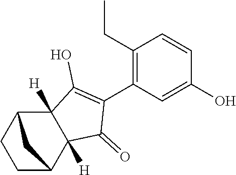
C1(=O)C(C2=C(CC)C=CC(O)=C2)=C(O)C2([H])C1([H])C1CC2CC1
